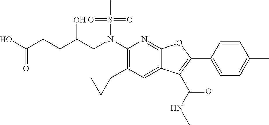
N(C1=C(C2CC2)C=C2C(=N1)OC(C1=CC=C(C)C=C1)=C2C(NC)=O)(S(C)(=O)=O)CC(CCC(O)=O)O
